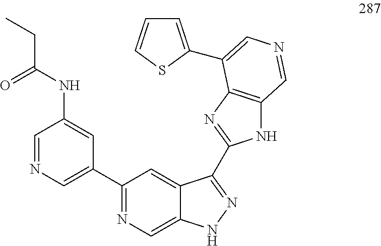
C1(C2=CN=CC(NC(=O)CC)=C2)=NC=C2C(=C1)C(C1=NC3=C(N1)C=NC=C3C1=CC=CS1)=NN2
